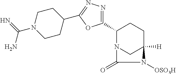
C1(C2=NN=C(C3CCN(C(=N)N)CC3)O2)N2CC([H])(CC1)N([OSO3H])C2=O
